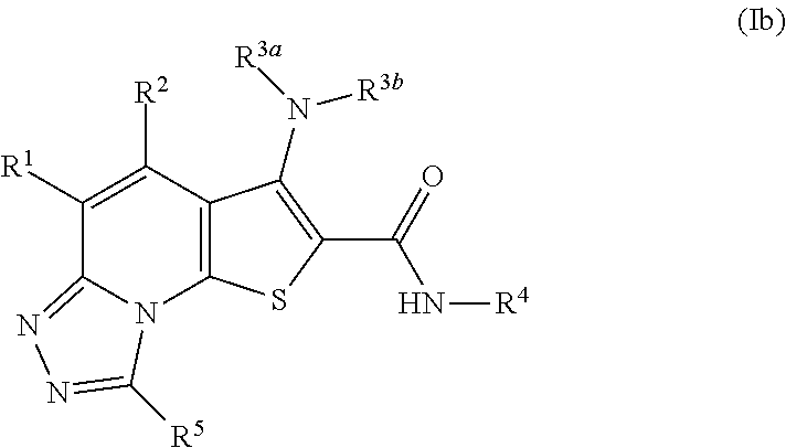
C1([R1])=C([R2])C2=C(N3C1=NN=C3[R5])SC(C(=O)N[R4])=C2N([R3b])[R3a]
